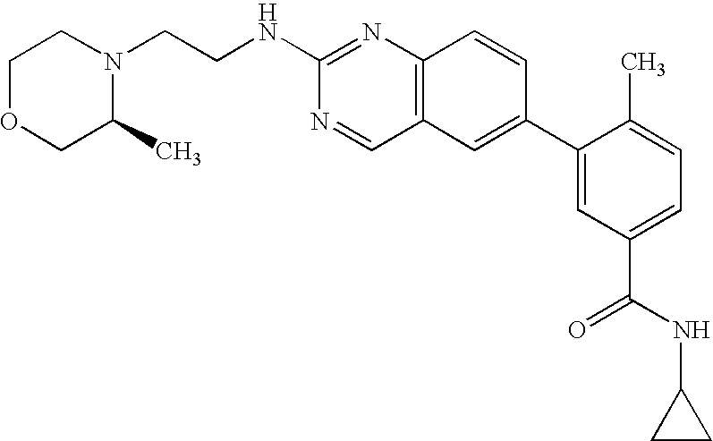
N1(CCNC2=NC3=C(C=N2)C=C(C2=CC(C(=O)NC4CC4)=CC=C2C)C=C3)CCOCC1C
